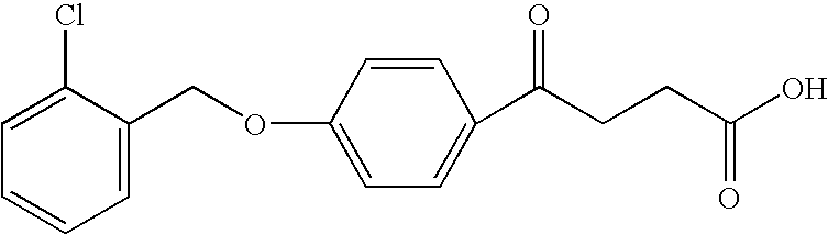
C1=CC=C(COC2=CC=C(C(CCC(O)=O)=O)C=C2)C(Cl)=C1
